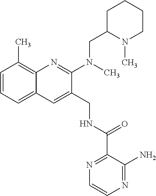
C1=CC=C2C(=C1C)N=C(N(C)CC1N(C)CCCC1)C(CNC(=O)C1=NC=CN=C1N)=C2
